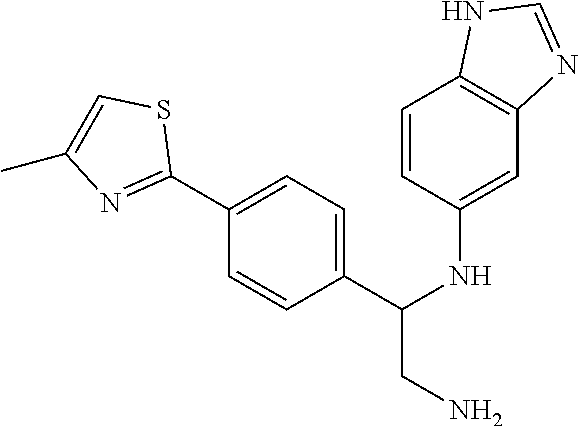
C1=CC(NC(CN)C2=CC=C(C3=NC(C)=CS3)C=C2)=CC2=C1NC=N2
